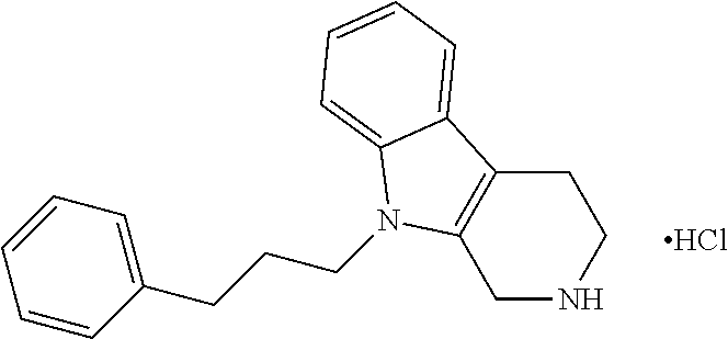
C1=CC=C(CCCN2C3=C(CCNC3)C3=CC=CC=C32)C=C1.Cl
